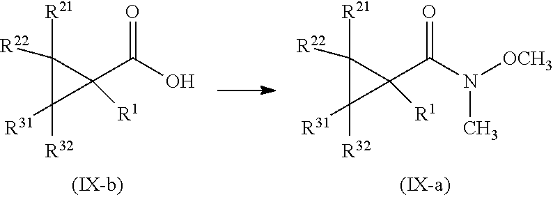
[OCH3]N(C(C1([R1])C([R21])([R22])C1([R31])[R32])=O)C.OC(C1([R1])C([R21])([R22])C1([R31])[R32])=O
